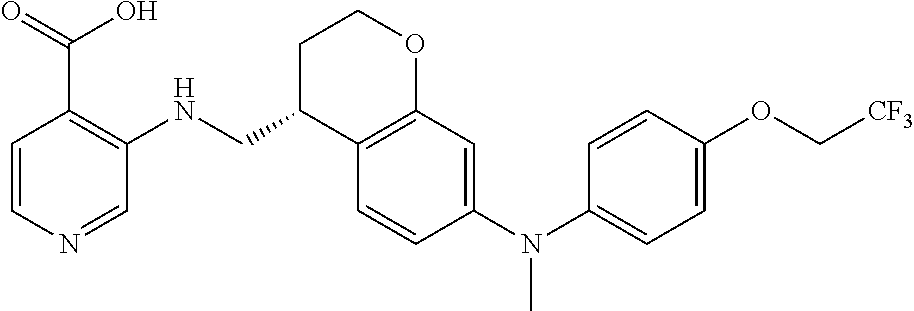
C1=CN=CC(NCC2C3=C(OCC2)C=C(N(C2=CC=C(OC[CF3])C=C2)C)C=C3)=C1C(=O)O
